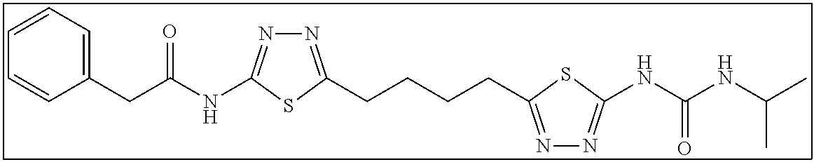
N1=C(CCCCC2=NN=C(NC(NC(C)C)=O)S2)SC(NC(CC2=CC=CC=C2)=O)=N1
